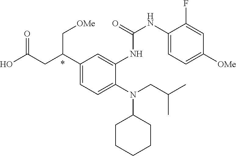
N(C1CCCCC1)(CC(C)C)C1=CC=C(C(CC(O)=O)C[OMe])C=C1NC(=O)NC1=CC=C([OMe])C=C1F
